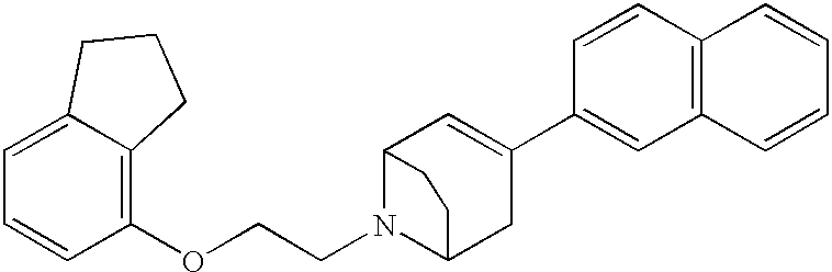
C1=CC(OCCN2C3CC(C4=CC5=C(C=C4)C=CC=C5)=CC2CC3)=C2C(=C1)CCC2
